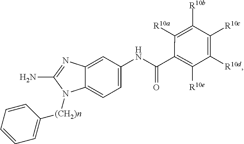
C12=CC=C(NC(=O)C3=C([R10e])C([R10d])=C([R10c])C([R10b])=C3[R10a])C=C1N=C(N)N2[(CH2)n]C1=CC=CC=C1
